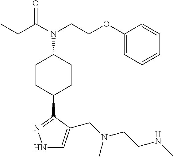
N1C=C(CN(CCNC)C)C(C2CCC(N(C(CC)=O)CCOC3=CC=CC=C3)CC2)=N1
